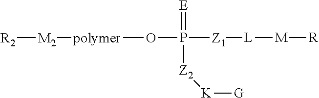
[R2][M2][polymer]OP(=[E])([Z2][K][G])[Z1][L][M][R]
